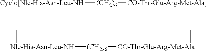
[Cyclo[Nle-His-Asn-Leu-NH][(CH2)6][CO-Thr-Glu-Arg-Met-Ala]].[Nle-His-Asn-Leu-NH]1[(CH2)6][CO-Thr-Glu-Arg-Met-Ala]CC1
